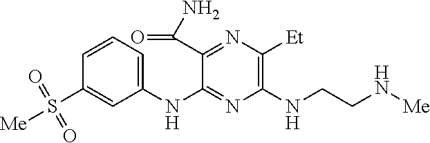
C1(NC2=NC(NCCN[Me])=C([Et])N=C2C(N)=O)=CC=CC(S([Me])(=O)=O)=C1
